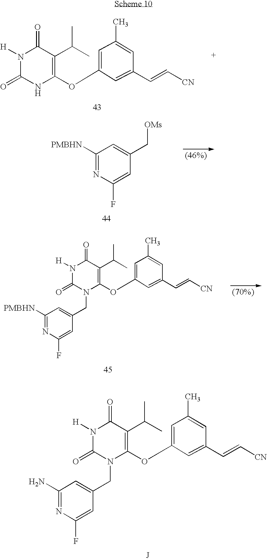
C1(OC2=CC(C)=CC(C=C[CN])=C2)=C(C(C)C)C(=O)N([H])C(=O)N1CC1=CC(N)=NC(F)=C1.C1(OC2=CC(C)=CC(C=C[CN])=C2)=C(C(C)C)C(=O)N([H])C(=O)N1.C1([PMBHN])=NC(F)=CC(C[OMs])=C1.C1(OC2=CC(C)=CC(C=C[CN])=C2)=C(C(C)C)C(=O)N([H])C(=O)N1CC1=CC([PMBHN])=NC(F)=C1
